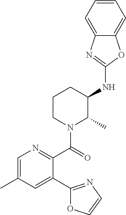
C1=C(C)C=C(C2=NC=CO2)C(C(=O)N2C(C)C(NC3=NC4=CC=CC=C4O3)CCC2)=N1
